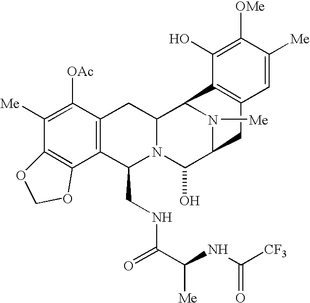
C1([Me])=C([OAc])C2=C(C(CNC(=O)C(NC([CF3])=O)[Me])N3C(C2)C2N([Me])C(C3O)CC3=C2C(O)=C([OMe])C([Me])=C3)C2=C1OCO2
